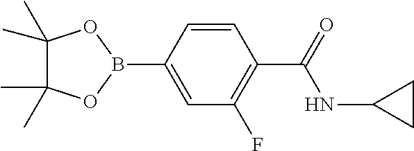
C1(B2OC(C)(C)C(C)(C)O2)=CC(F)=C(C(=O)NC2CC2)C=C1
